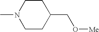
CN1CCC(CO[Me])CC1
